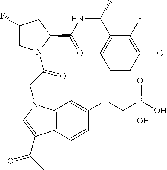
C1(F)CN(C(CN2C3=C(C=CC(OCP(O)(=O)O)=C3)C(C(C)=O)=C2)=O)C(C(NC(C2=CC=CC(Cl)=C2F)C)=O)C1
